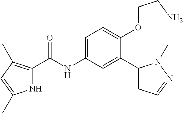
N1C(C(=O)NC2=CC=C(OCCN)C(C3=CC=NN3C)=C2)=C(C)C=C1C
